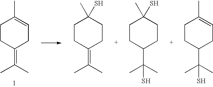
C1CC(=C(C)C)CC=C1C.C1CC(=C(C)C)CCC1(S)C.C1CC(C(C)(C)S)CCC1(S)C.C1CC(C(C)(C)S)CC=C1C
